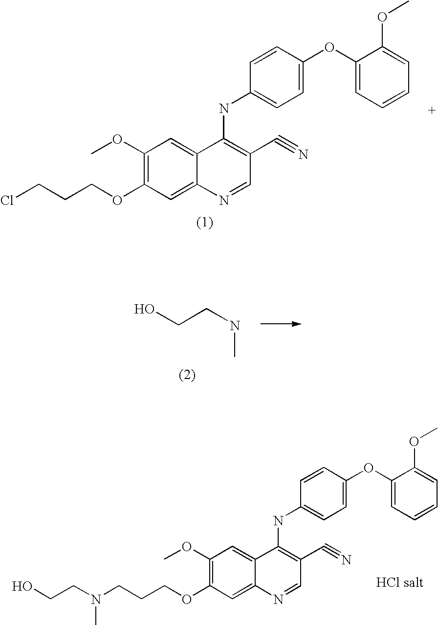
ClCCCOC1=C(OC)C=C2C(=C1)N=CC(C#N)=C2NC1=CC=C(OC2=CC=CC=C2OC)C=C1.C(CCOC1=C(OC)C=C2C(=C1)N=CC(C#N)=C2NC1=CC=C(OC2=CC=CC=C2OC)C=C1)N(CCO)C.C(NC)CO
